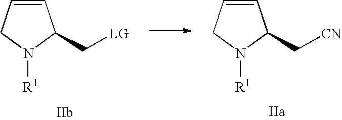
C1=CCN([R1])C1C[CN].C1=CCN([R1])C1C[LG]
